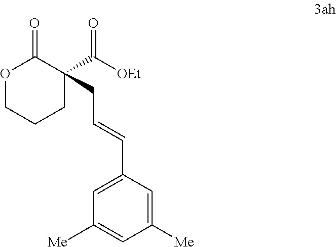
O1CCCC(C([OEt])=O)(CC=CC2=CC([Me])=CC([Me])=C2)C1=O
